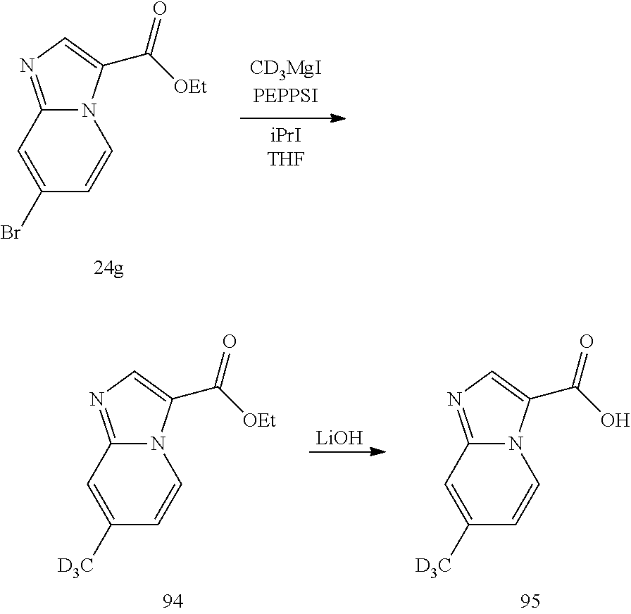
C12=NC=C(C([OEt])=O)N1C=CC(Br)=C2.C12=NC=C(C([OEt])=O)N1C=CC([D3C])=C2.[LiOH].C12=NC=C(C(O)=O)N1C=CC([D3C])=C2
